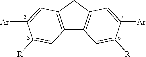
C12=C(CC3=C1C=C([R])C([Ar])=C3)C=C([Ar])C([R])=C2
